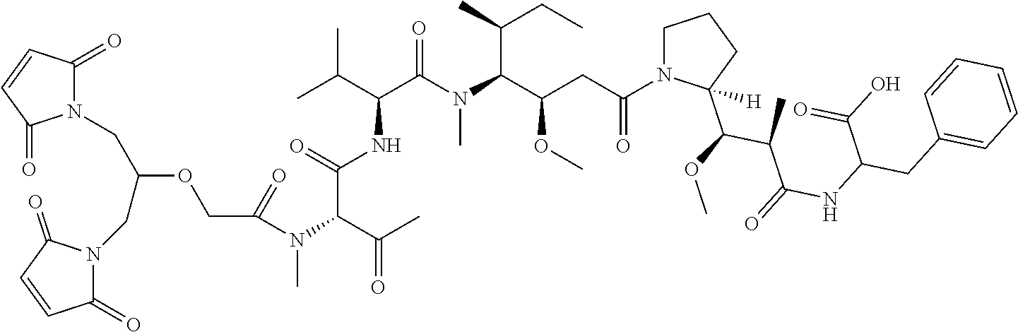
C1(=O)N(CC(CN2C(=O)C=CC2=O)OCC(=O)N(C(C(C)=O)C(=O)NC(C(N(C(C(CC(N2CCCC2(C(OC)C(C)C(=O)NC(CC2=CC=CC=C2)C(O)=O)[H])=O)OC)C(C)CC)C)=O)C(C)C)C)C(=O)C=C1
